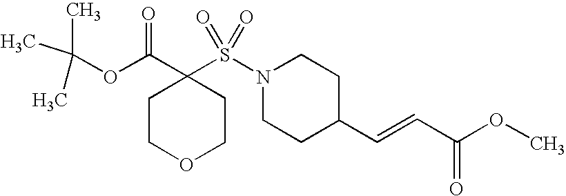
C1COCCC1(C(=O)OC(C)(C)C)S(N1CCC(C=CC(OC)=O)CC1)(=O)=O
